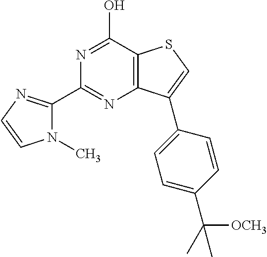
C1(C2=NC=CN2C)=NC2=C(C(O)=N1)SC=C2C1=CC=C(C(C)([OCH3])C)C=C1
